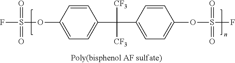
[CF3]C([CF3])(C1=CC=C(OS(F)(=O)=O)C=C1)C1=CC=C(OS(F)(=O)=O)C=C1
